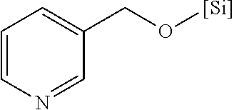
C1=CN=CC(CO[Si])=C1
